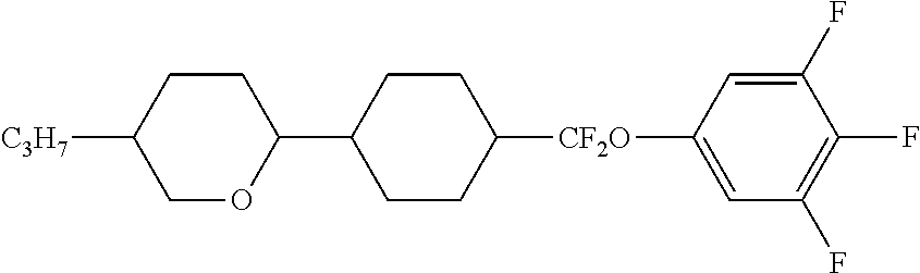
C1CC([C3H7])COC1C1CCC([CF2O]C2=CC(F)=C(F)C(F)=C2)CC1
